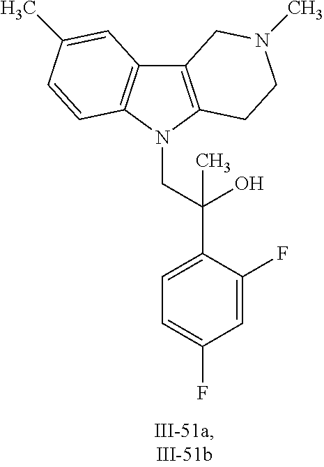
C12=C(N(CC(C3=CC=C(F)C=C3F)(O)C)C3=C1C=C(C)C=C3)CCN(C)C2
